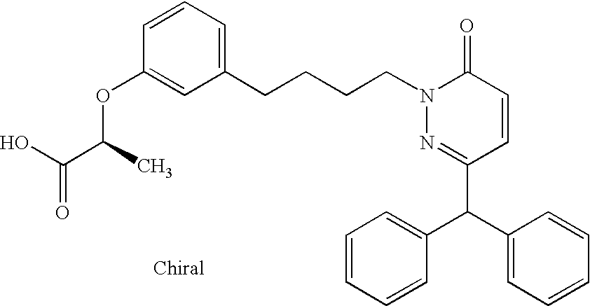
C(CN1C(=O)C=CC(C(C2=CC=CC=C2)C2=CC=CC=C2)=N1)CCC1=CC=CC(OC(C(O)=O)C)=C1
